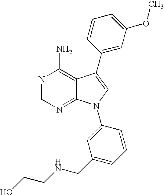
N1=CN=C2C(=C1N)C(C1=CC(OC)=CC=C1)=CN2C1=CC(CNCCO)=CC=C1
